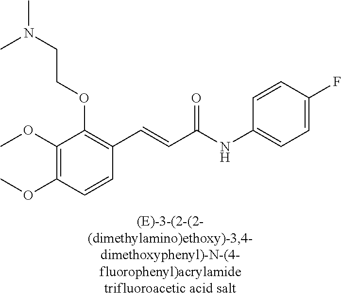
C1(OC)=C(OC)C=CC(C=CC(NC2=CC=C(F)C=C2)=O)=C1OCCN(C)C
